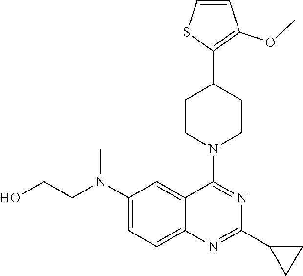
C1(C2CCN(C3=NC(C4CC4)=NC4=CC=C(N(CCO)C)C=C34)CC2)=C(OC)C=CS1
